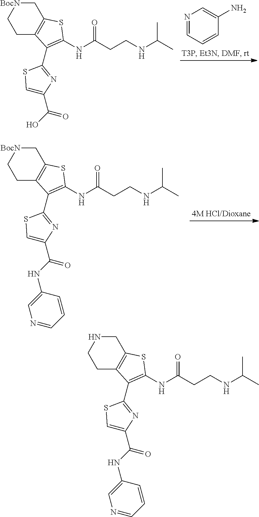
C1[BocN]CCC2=C1SC(NC(CCNC(C)C)=O)=C2C1=NC(C(NC2=CN=CC=C2)=O)=CS1.N1=CC=CC(N)=C1.C1[BocN]CCC2=C1SC(NC(CCNC(C)C)=O)=C2C1=NC(C(O)=O)=CS1.C1NCCC2=C1SC(NC(CCNC(C)C)=O)=C2C1=NC(C(NC2=CN=CC=C2)=O)=CS1
